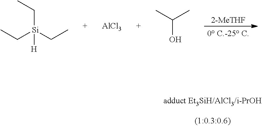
CC[Si](CC)(CC)[H].[AlCl3].CC(C)O
